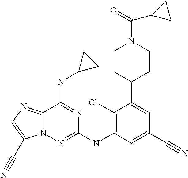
C12=NC=C(C#N)N1N=C(NC1=C(Cl)C(C3CCN(C(=O)C4CC4)CC3)=CC(C#N)=C1)N=C2NC1CC1
